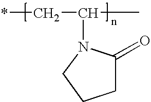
*CC(C)N1C(=O)CCC1
